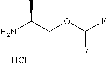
NC(COC(F)F)C.Cl
